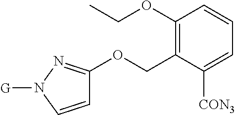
C1=CN([G])N=C1OCC1=C(OCC)C=CC=C1[CON3]
